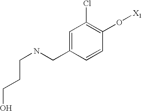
C(NCC1=CC(Cl)=C(O[X1])C=C1)CCO
